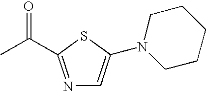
N1=C(C(C)=O)SC(N2CCCCC2)=C1
